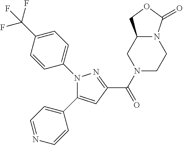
C(=O)(C1=NN(C2=CC=C(C(F)(F)F)C=C2)C(C2=CC=NC=C2)=C1)N1CCN2C(C1)COC2=O
